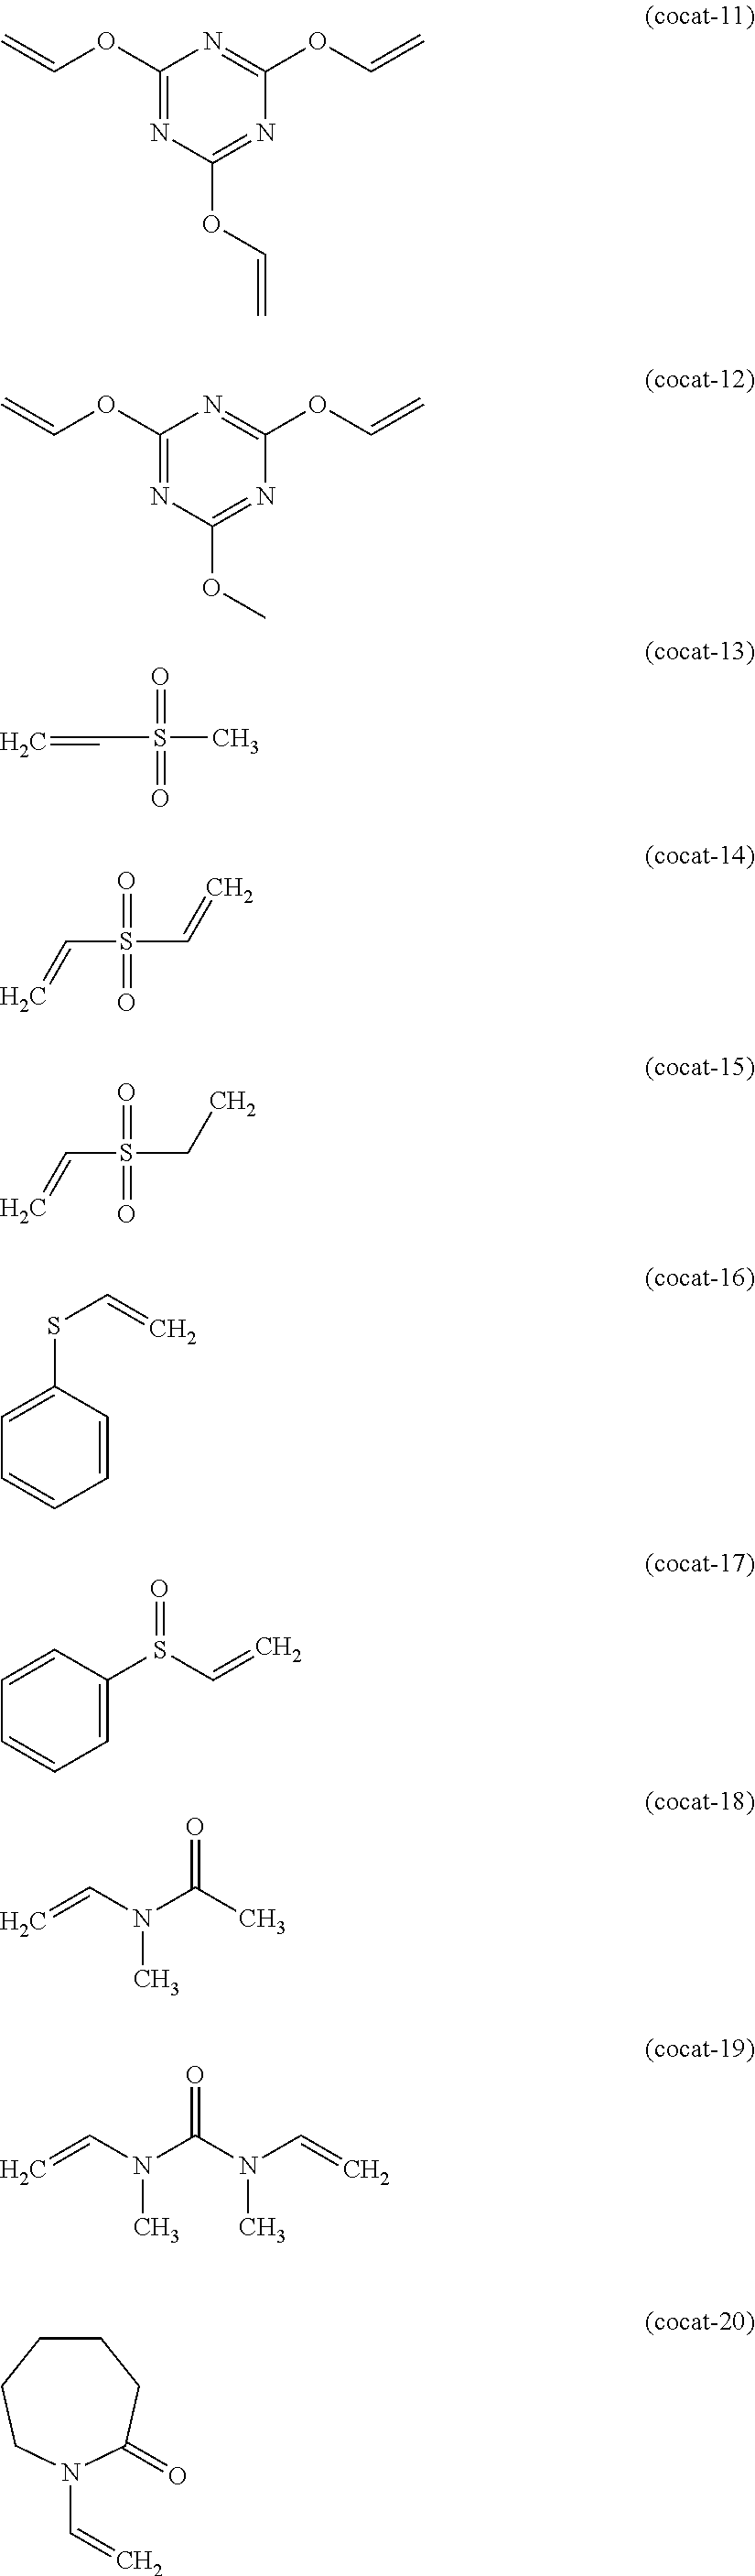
C1(OC=C)=NC(OC=C)=NC(OC=C)=N1.C1(OC=C)=NC(OC)=NC(OC=C)=N1.C(S(C)(=O)=O)=C.S(C=C)(C=C)(=O)=O.S(CC)(C=C)(=O)=O.C1=CC(SC=C)=CC=C1.C1=C(S(C=C)=O)C=CC=C1.O=C(C)N(C=C)C.O=C(N(C=C)C)N(C=C)C.C1CCCN(C=C)C(=O)C1
